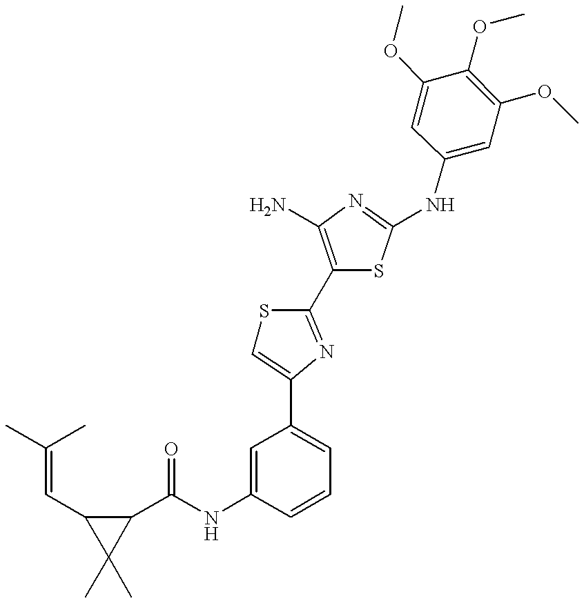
C(NC1=CC(C2=CSC(C3=C(N)N=C(NC4=CC(OC)=C(OC)C(OC)=C4)S3)=N2)=CC=C1)(=O)C1C(C=C(C)C)C1(C)C
